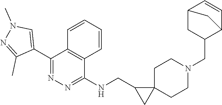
C12CC(CN3CCC4(CC3)C(CNC3=NN=C(C5=CN(C)N=C5C)C5=C3C=CC=C5)C4)C(C=C1)C2
